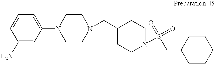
C1(N)=CC(N2CCN(CC3CCN(S(=O)(=O)CC4CCCCC4)CC3)CC2)=CC=C1
